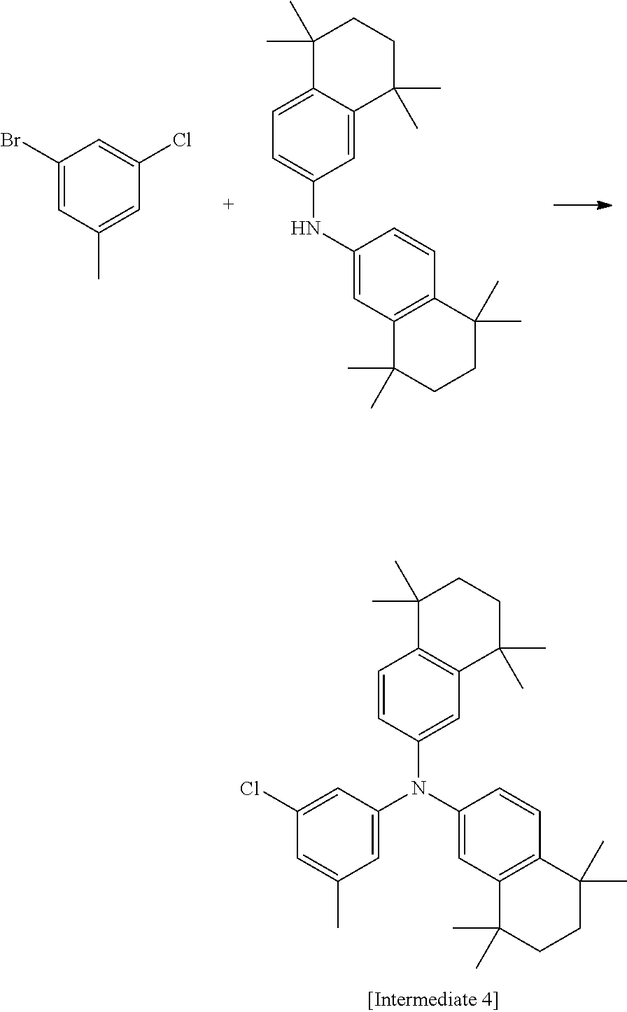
C1(NC2=CC3=C(C=C2)C(C)(C)CCC3(C)C)=CC=C2C(=C1)C(C)(C)CCC2(C)C.BrC1=CC(C)=CC(Cl)=C1.C1(N(C2=CC3=C(C=C2)C(C)(C)CCC3(C)C)C2=CC3=C(C=C2)C(C)(C)CCC3(C)C)=CC(C)=CC(Cl)=C1
